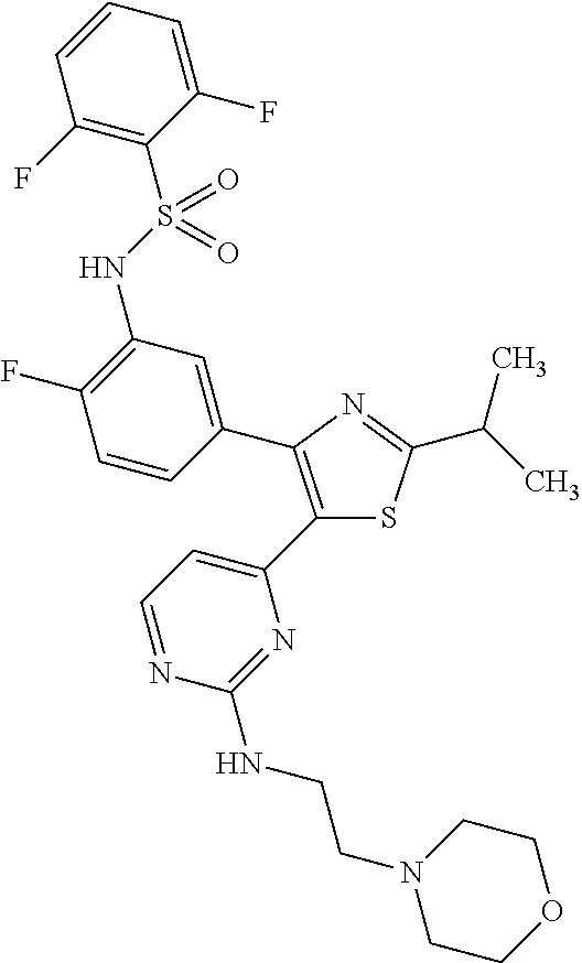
C1=CC=C(F)C(S(NC2=C(F)C=CC(C3=C(C4=CC=NC(NCCN5CCOCC5)=N4)SC(C(C)C)=N3)=C2)(=O)=O)=C1F
